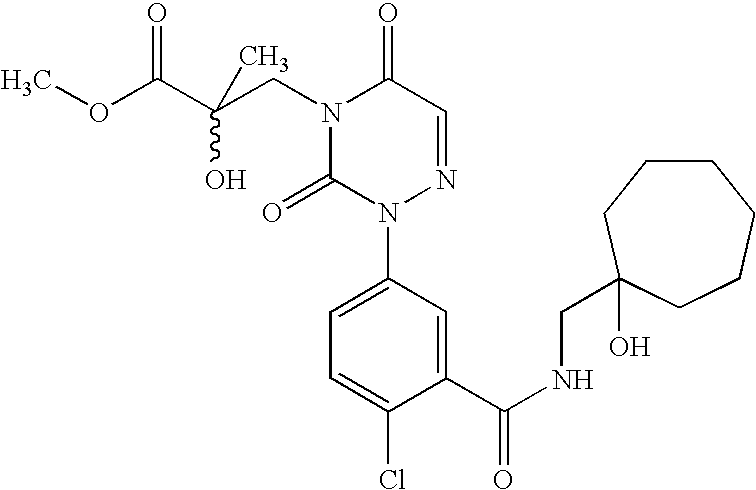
C1(C(NCC2(O)CCCCCC2)=O)=CC(N2N=CC(=O)N(CC(C(=O)OC)(O)C)C2=O)=CC=C1Cl
